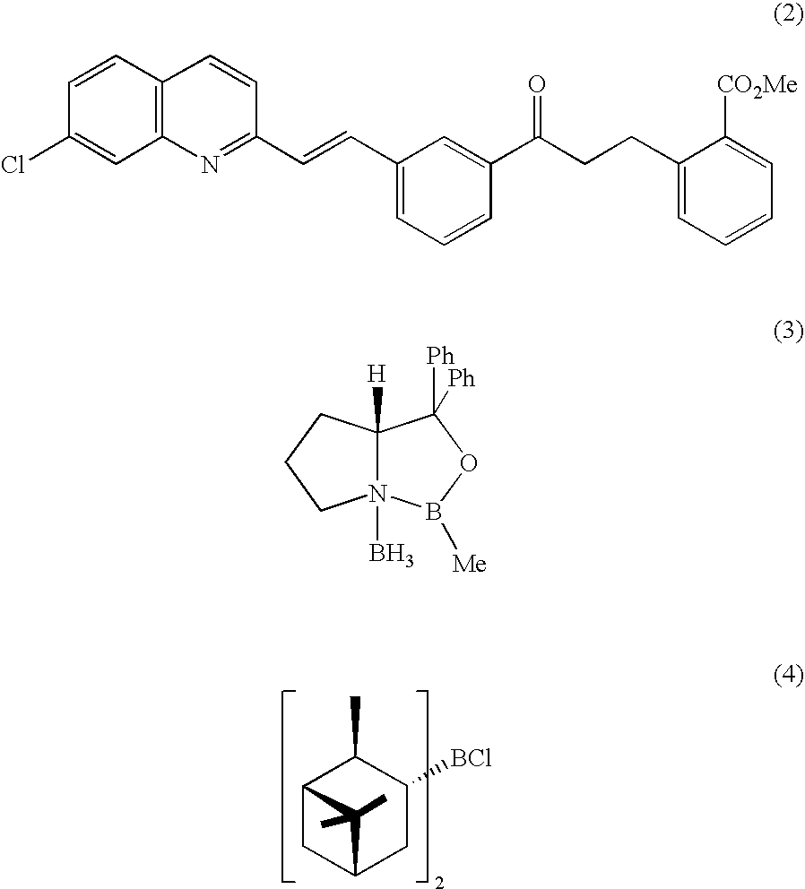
C12CC(CC([BCl])C1C)C2(C)C.C1=CC2=C(C=C1Cl)N=C(C=CC1=CC=CC(C(CCC3=CC=CC=C3[CO2Me])=O)=C1)C=C2.C12([H])N(B)(B([Me])OC1([Ph])[Ph])CCC2
